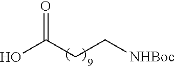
OC(CC[NHBoc])=O
